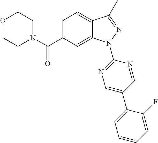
C12=CC=C(C(N3CCOCC3)=O)C=C1N(C1=NC=C(C3=CC=CC=C3F)C=N1)N=C2C
